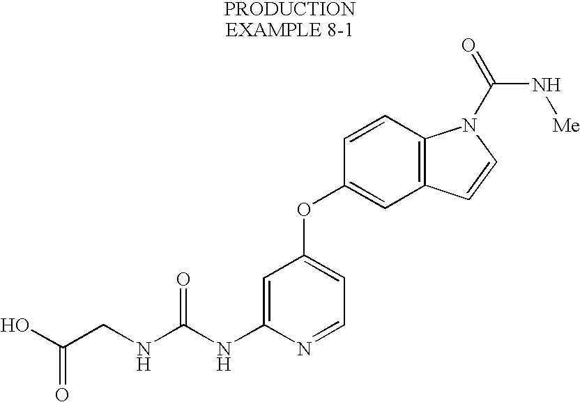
OC(CNC(NC1=CC(OC2=CC3=C(C=C2)N(C(N[Me])=O)C=C3)=CC=N1)=O)=O
